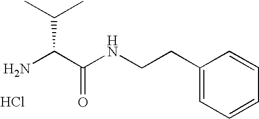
NC(C(NCCC1=CC=CC=C1)=O)C(C)C.Cl
